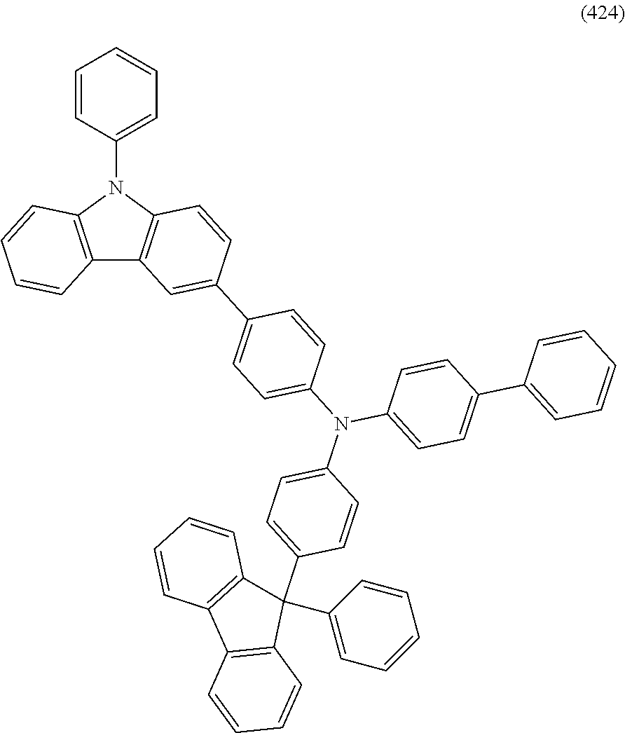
C12=C(N(C3=CC=CC=C3)C3=C1C=C(C1=CC=C(N(C4=CC=C(C5(C6=CC=CC=C6)C6=C(C7=C5C=CC=C7)C=CC=C6)C=C4)C4=CC=C(C5=CC=CC=C5)C=C4)C=C1)C=C3)C=CC=C2
